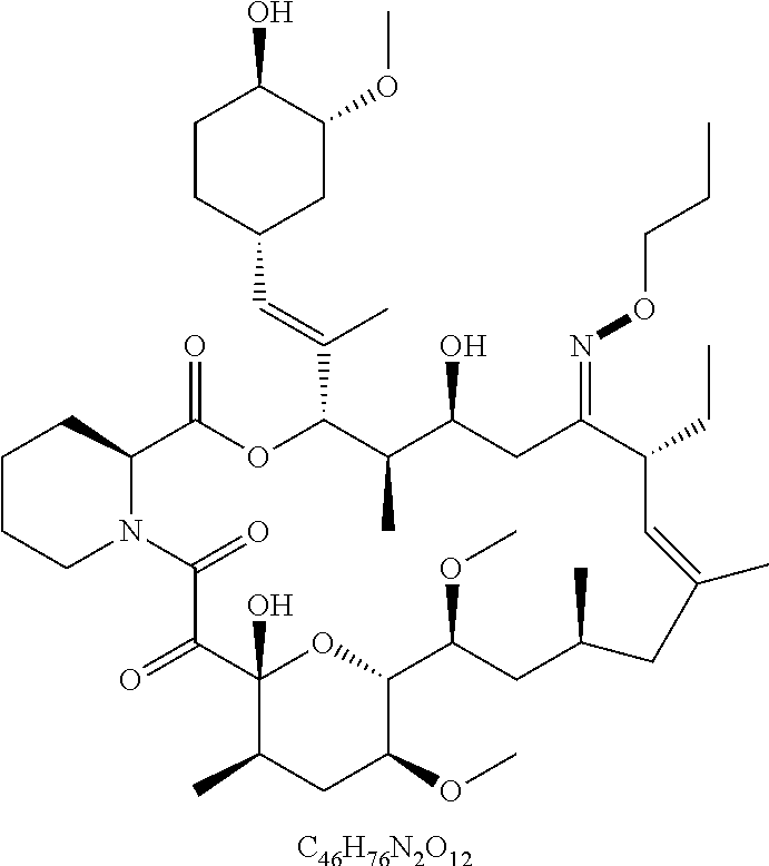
[C46H76N2O12].C1CCN2C(C1)C(=O)OC(C(=CC1CC(OC)C(O)CC1)C)C(C)C(O)CC(=NOCCC)C(CC)C=C(C)CC(C)CC(OC)C1OC(O)(C(=O)C2=O)C(C)CC1OC
